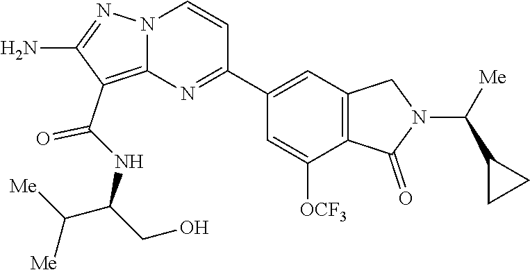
C1(N)=NN2C(=C1C(=O)NC(C([Me])[Me])CO)N=C(C1=CC3=C(C(=O)N(C(C4CC4)[Me])C3)C([OCF3])=C1)C=C2
